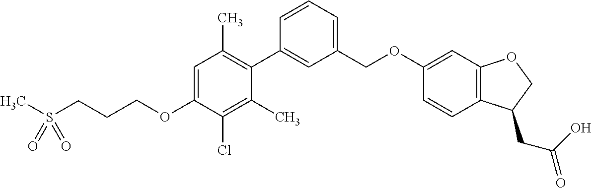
C1=C(OCCCS(C)(=O)=O)C(Cl)=C(C)C(C2=CC(COC3=CC4=C(C=C3)C(CC(O)=O)CO4)=CC=C2)=C1C
